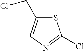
S1C(CCl)=CN=C1Cl
